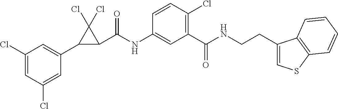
C1(Cl)=CC(Cl)=CC(C2C(C(NC3=CC(C(NCCC4=CSC5=C4C=CC=C5)=O)=C(Cl)C=C3)=O)C2(Cl)Cl)=C1
